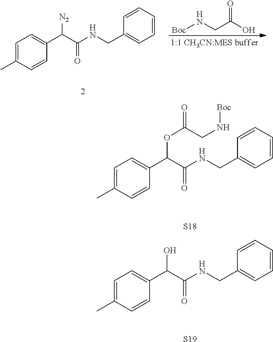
N(CC(=O)O)[Boc].CC1=CC=C(C(C(NCC2=CC=CC=C2)=O)[N2])C=C1.CC1=CC=C(C(O)C(NCC2=CC=CC=C2)=O)C=C1.[S19].CC1=CC=C(C(OC(=O)CN[Boc])C(NCC2=CC=CC=C2)=O)C=C1.[S18]
